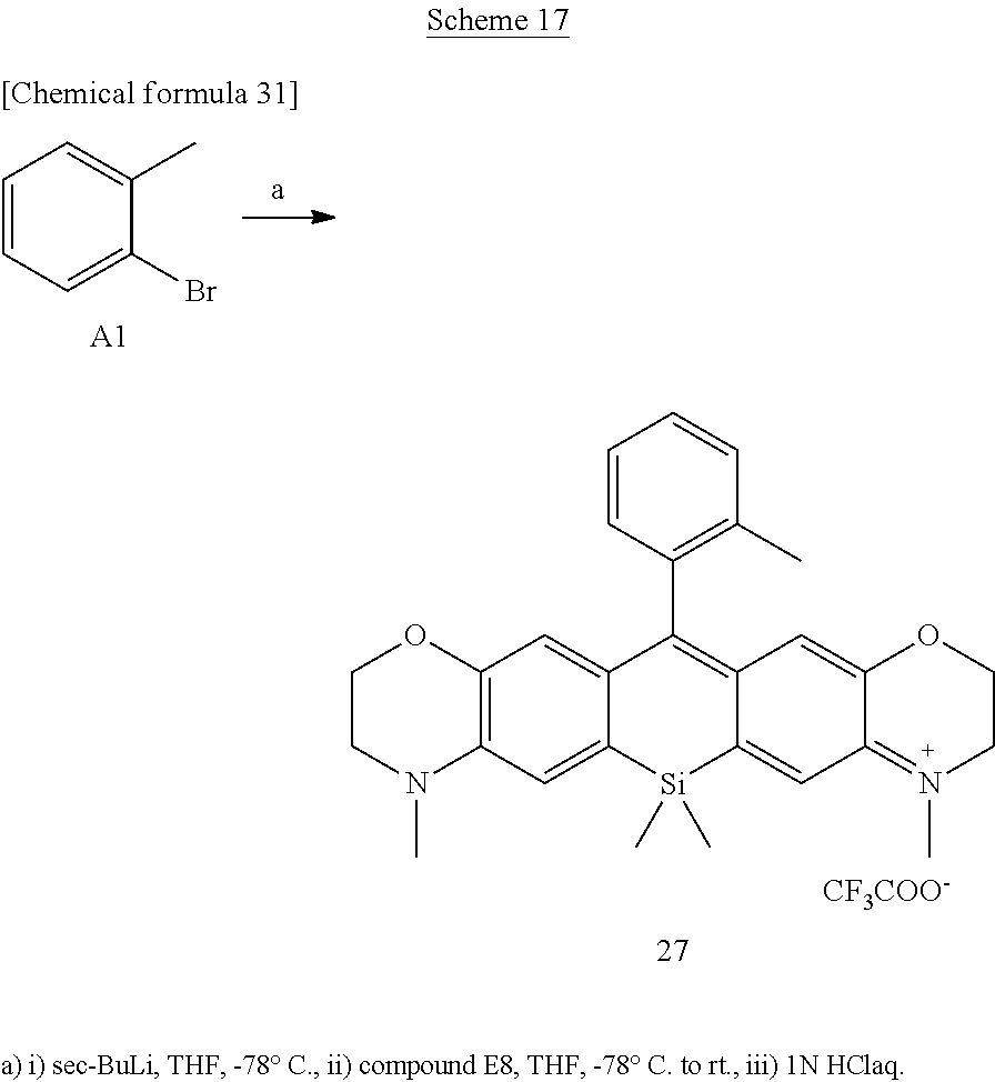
C12=C(C=C3C(=C1)C(C1=C(C)C=CC=C1)=C1C(=CC4=N(C)CCOC4=C1)[Si]3(C)C)N(C)CCO2.[CF3COO-].C1=CC=C(Br)C(C)=C1.[A1]
